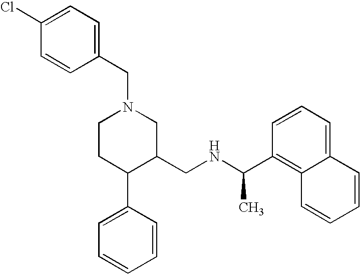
C1CC(C2=CC=CC=C2)C(CNC(C2=C3C(=CC=C2)C=CC=C3)C)CN1CC1=CC=C(Cl)C=C1
